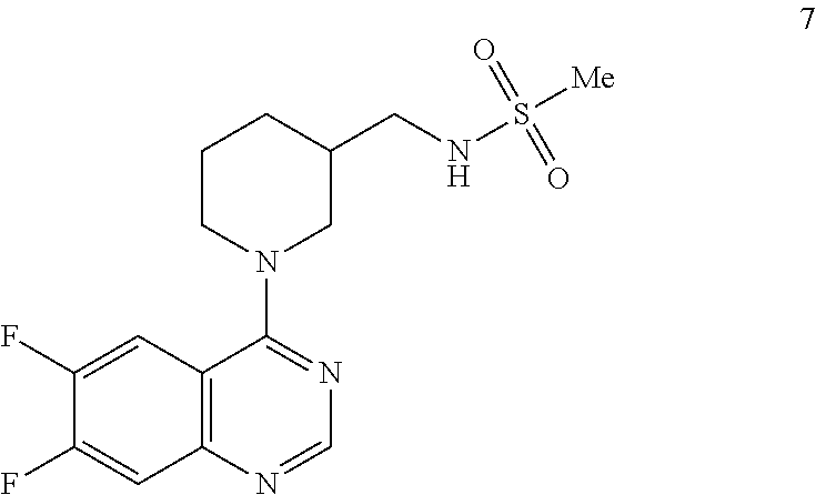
C1CN(C2=NC=NC3=C2C=C(F)C(F)=C3)CC(CNS(=O)(=O)[Me])C1
